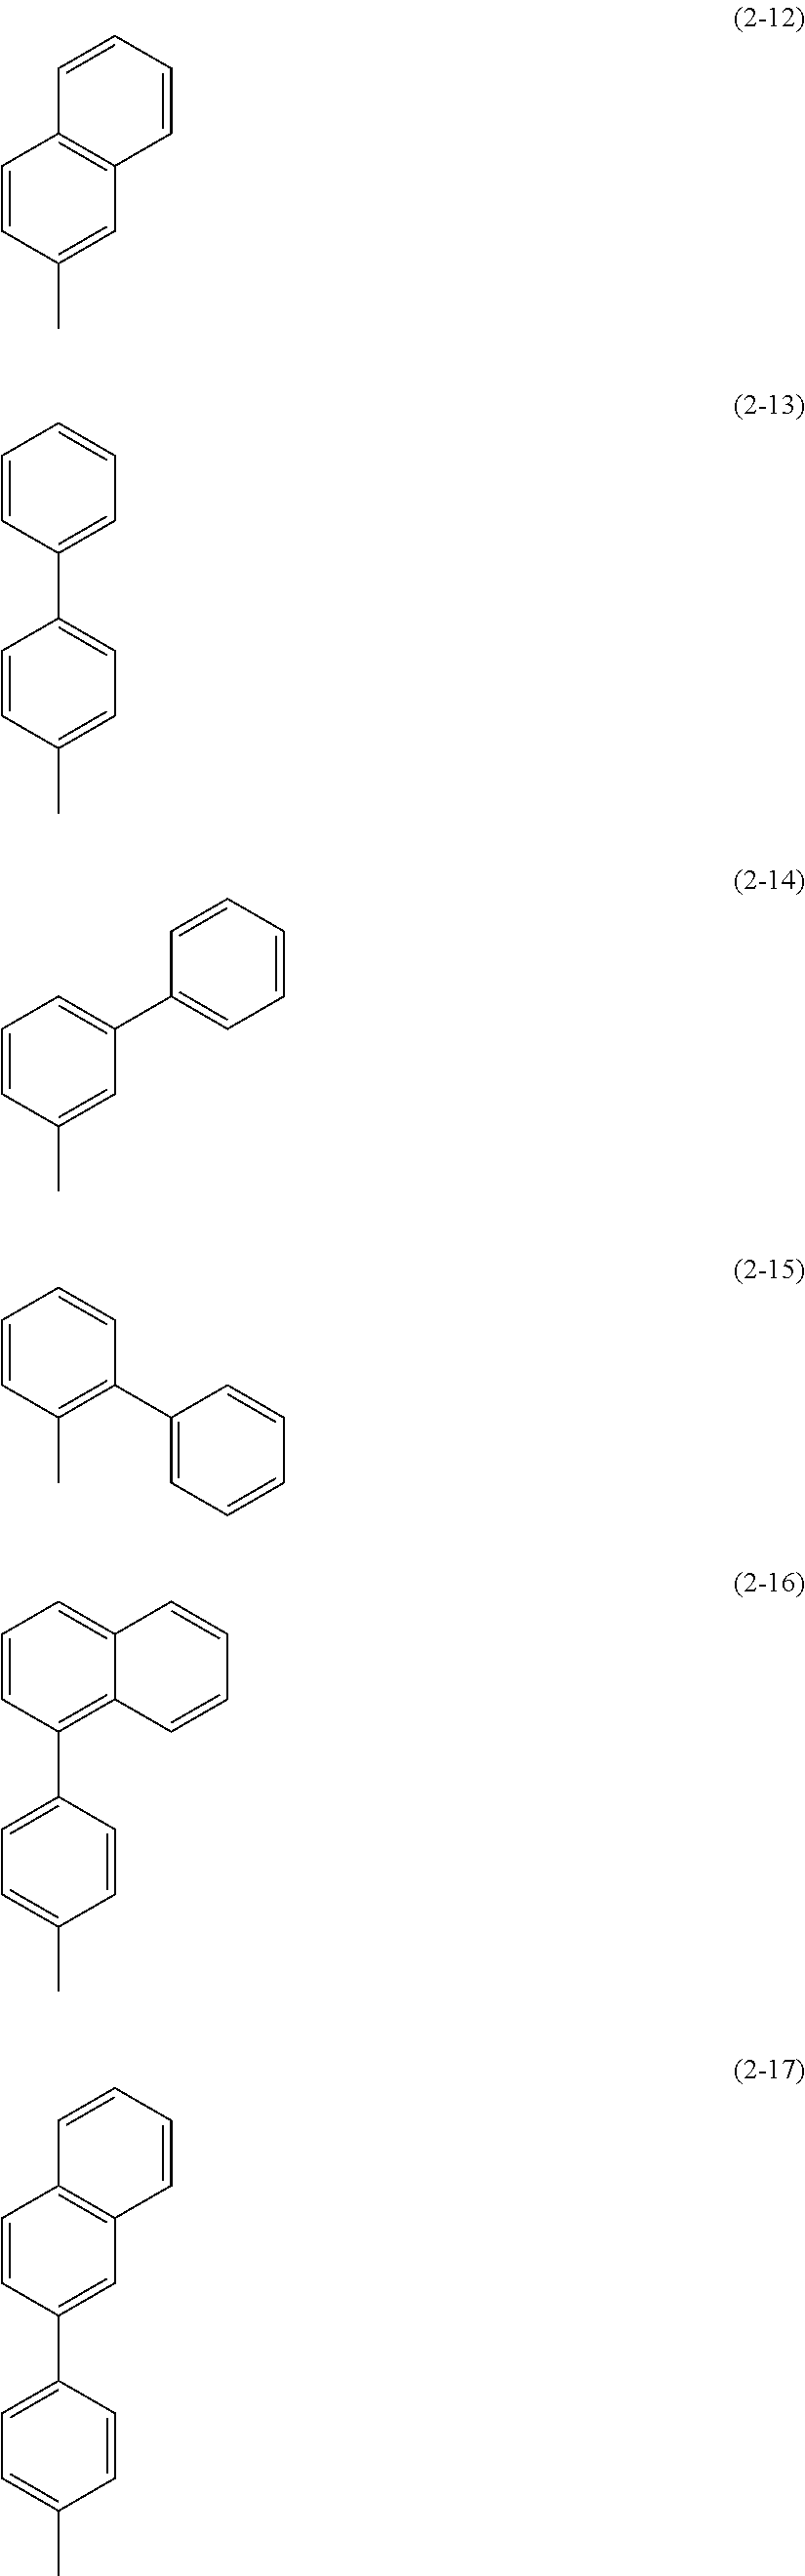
C1=CC(C)=CC2=C1C=CC=C2.C1=CC(C)=CC=C1C1=CC=CC=C1.C1=CC(C)=CC(C2=CC=CC=C2)=C1.C1=CC(C)=C(C2=CC=CC=C2)C=C1.C1=C(C2=C3C(=CC=C2)C=CC=C3)C=CC(C)=C1.C1=C(C2=CC3=C(C=C2)C=CC=C3)C=CC(C)=C1
